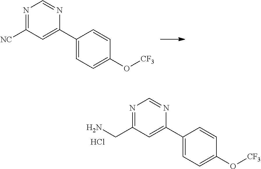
N1=C([NC])C=C(C2=CC=C(O[CF3])C=C2)N=C1.N1=C(CN)C=C(C2=CC=C(O[CF3])C=C2)N=C1.Cl
